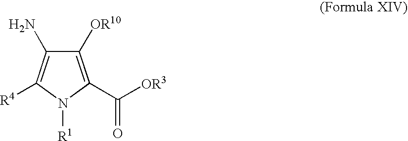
C1([OR10])=C(C([OR3])=O)N([R1])C([R4])=C1N
